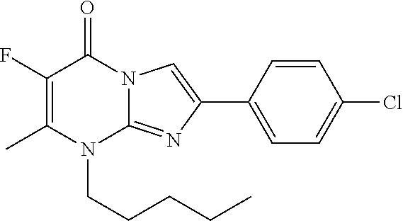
CC1=C(F)C(=O)N2C(=NC(C3=CC=C(Cl)C=C3)=C2)N1CCCCC
